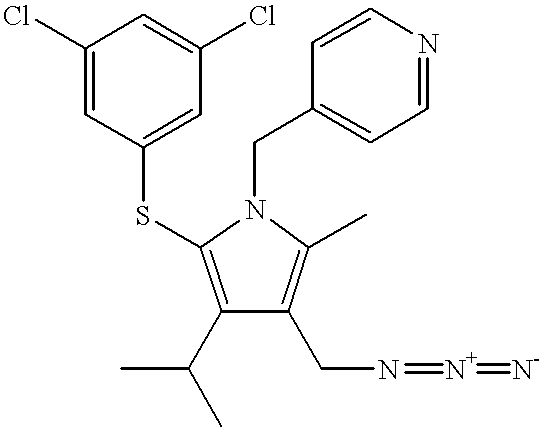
C1(C(C)C)=C(SC2=CC(Cl)=CC(Cl)=C2)N(CC2=CC=NC=C2)C(C)=C1CN=[N+]=[N-]
